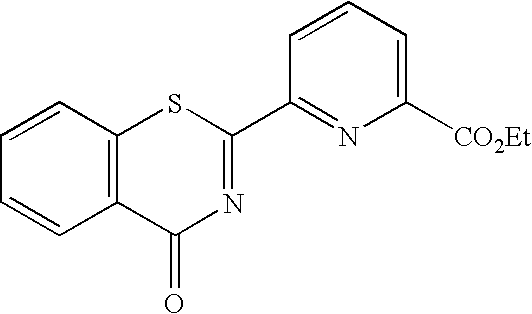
C1=CC2=C(C=C1)C(=O)N=C(C1=NC([CO2Et])=CC=C1)S2
